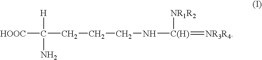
[HOOC]C(CCCN[C(H)]([NR1R2])=[NR3R4])([H])N
